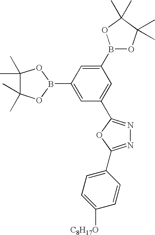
C1(B2OC(C)(C)C(C)(C)O2)=CC(B2OC(C)(C)C(C)(C)O2)=CC(C2=NN=C(C3=CC=C([C8H17O])C=C3)O2)=C1
